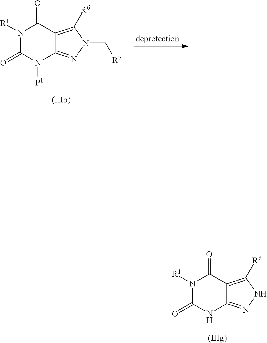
N1([R1])C(=O)N([P1])C2=NN(C[R7])C([R6])=C2C1=O.N1([R1])C(=O)NC2=NNC([R6])=C2C1=O
